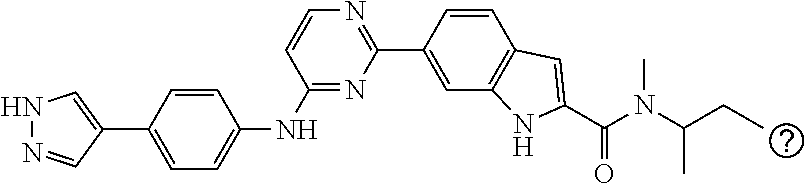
C1=CC(C2=CNN=C2)=CC=C1NC1=NC(C2=CC3=C(C=C2)C=C(C(N(C(CC)C)C)=O)N3)=NC=C1
